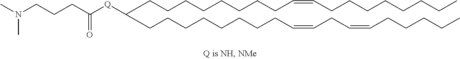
C(CCCCCCC=CCCCCCCCC)CC(CCCCCCCCC=CCC=CCCCCC)[Q]C(CCCN(C)C)=O
